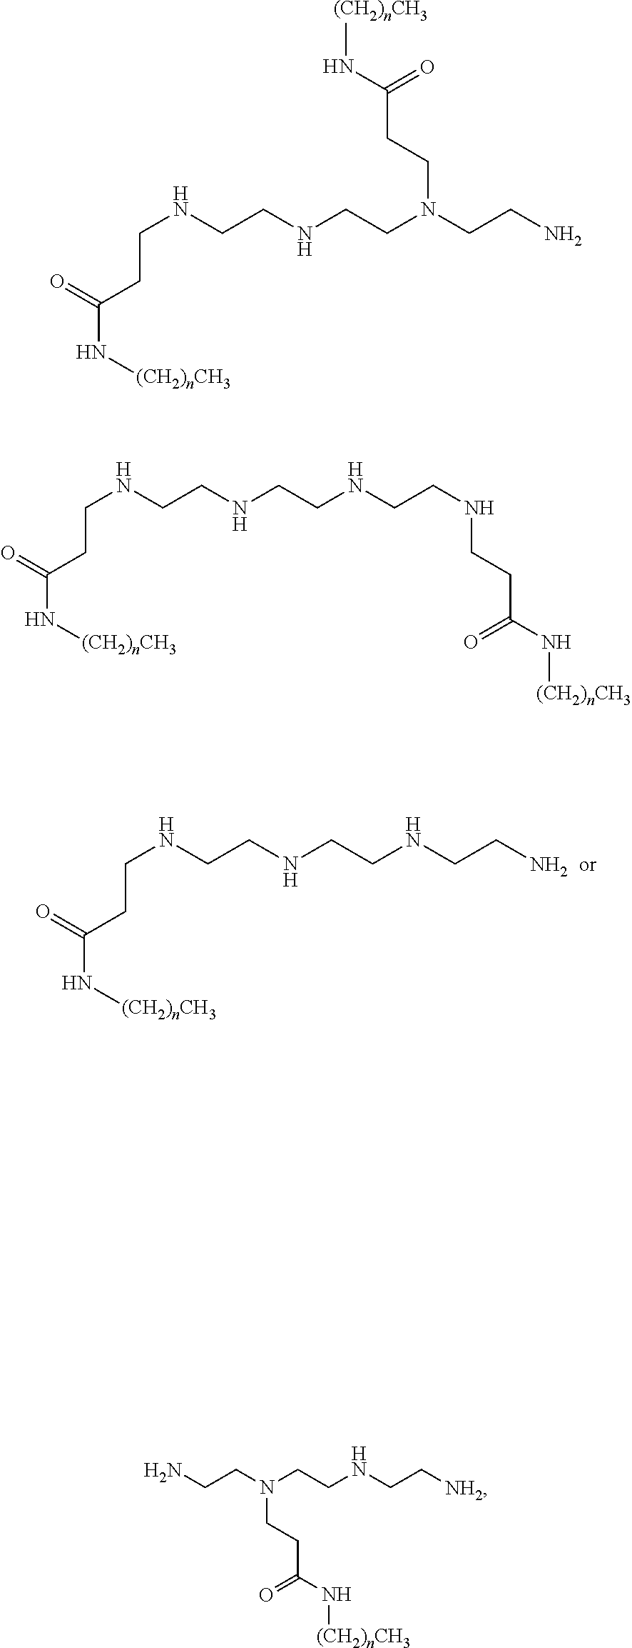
N(CCNCCNCCN)CCC(=O)N[(CH2)nCH3].N(CCNCCN(CCC(=O)N[(CH2)nCH3])CCN)CCC(=O)N[(CH2)nCH3].N(CCNCCNCCNCCC(=O)N[(CH2)nCH3])CCC(=O)N[(CH2)nCH3].NCCN(CCNCC[NH2])CCC(=O)N[(CH2)nCH3]
